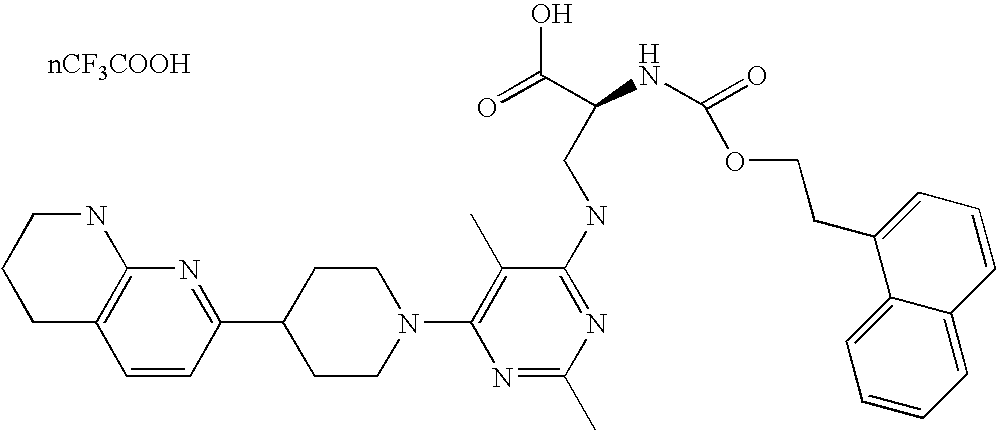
C1=CC(C2CCN(C3=C(C)C(NCC(NC(=O)OCCC4=CC=CC5=CC=CC=C45)C(=O)O)=NC(C)=N3)CC2)=NC2=C1CCCN2
